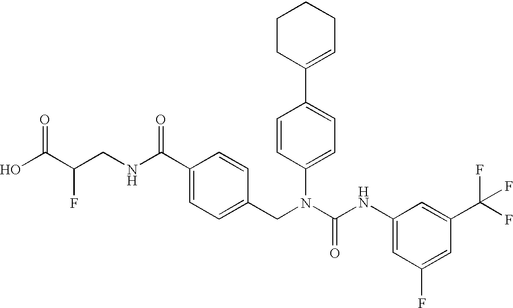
OC(C(CNC(C1=CC=C(CN(C(NC2=CC(F)=CC(C(F)(F)F)=C2)=O)C2=CC=C(C3=CCCCC3)C=C2)C=C1)=O)F)=O
